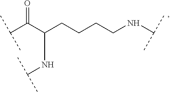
C(C(C(NC(C)C)CCCCNC(C)C)=O)(C)C
